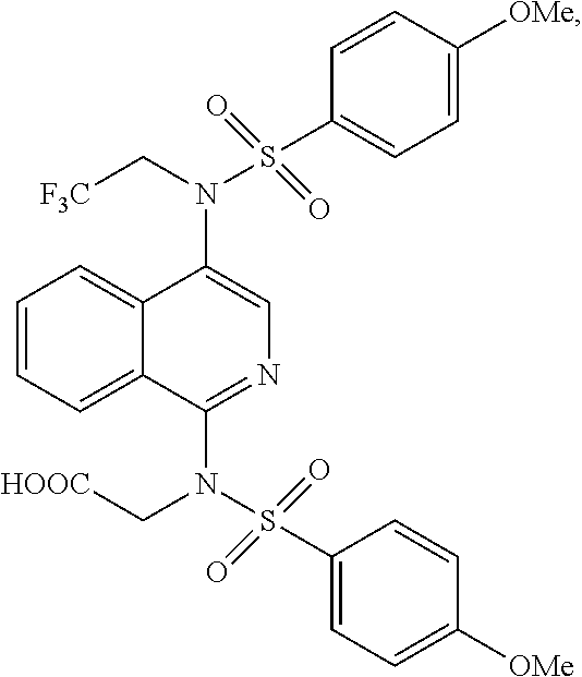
C1=CC=C2C(=C1)C(N(C[F3C])S(C1=CC=C([OMe])C=C1)(=O)=O)=CN=C2N(S(C1=CC=C([OMe])C=C1)(=O)=O)C[HOOC]
